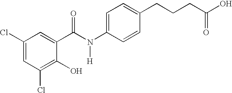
C1(Cl)=CC(Cl)=C(O)C(C(N(C2=CC=C(CCCC(O)=O)C=C2)[H])=O)=C1
